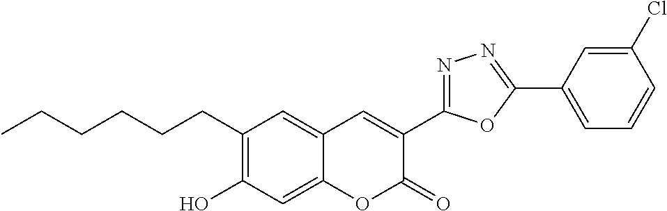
C1(CCCCCC)=C(O)C=C2C(=C1)C=C(C1=NN=C(C3=CC=CC(Cl)=C3)O1)C(=O)O2
